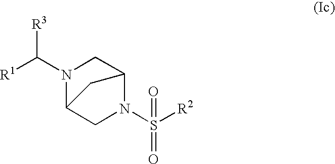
N1(S([R2])(=O)=O)C2CN(C([R1])[R3])C(C1)C2
